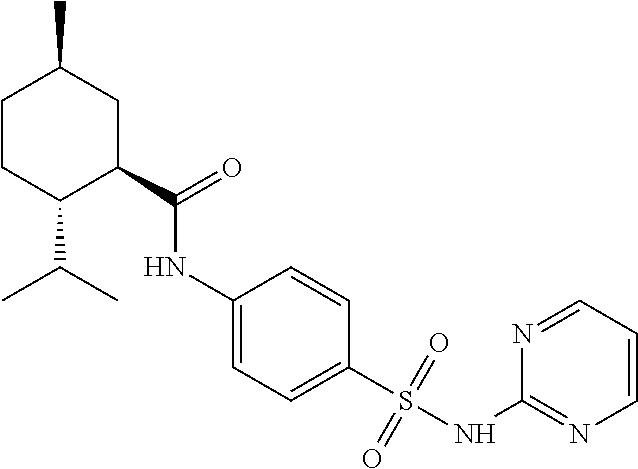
C1CC(C(C)C)C(C(=O)NC2=CC=C(S(NC3=NC=CC=N3)(=O)=O)C=C2)CC1C
